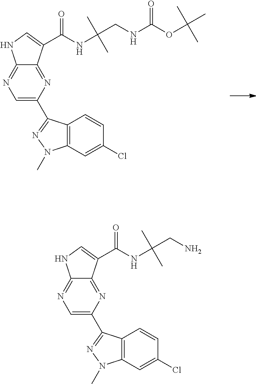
C12=NC=C(C3=NN(C)C4=C3C=CC(Cl)=C4)N=C1C(C(NC(CNC(OC(C)(C)C)=O)(C)C)=O)=CN2.C12=NC=C(C3=NN(C)C4=C3C=CC(Cl)=C4)N=C1C(C(NC(CN)(C)C)=O)=CN2
